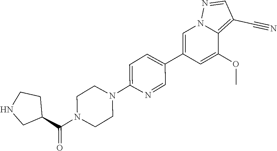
C1(C2=CC=C(N3CCN(C(C4CCNC4)=O)CC3)N=C2)=CN2C(=C(C#N)C=N2)C(OC)=C1
